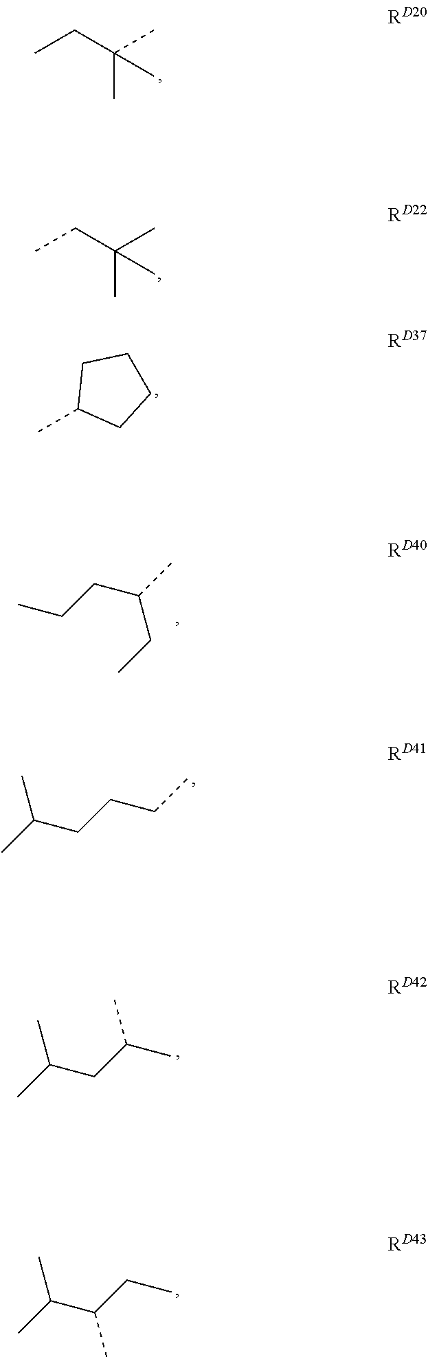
CCC(C)(C)C.CCC(C)(C)C.CC1CCCC1.CCCC(C)CC.CC(CCCC)C.CC(CC(C)C)C.CC(C(CC)C)C
